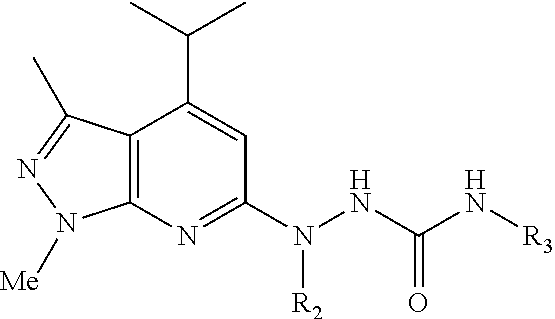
C12=C(N=C(N(NC(N[R3])=O)[R2])C=C1C(C)C)N([Me])N=C2C
